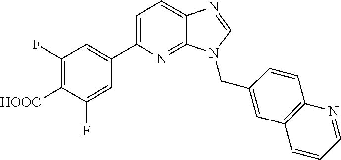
C1(C2=CC=C3C(=N2)N(CC2=CC4=C(C=C2)N=CC=C4)C=N3)=CC(F)=C([HOOC])C(F)=C1
